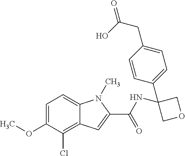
C1=C(OC)C(Cl)=C2C(=C1)N(C)C(C(NC1(C3=CC=C(CC(O)=O)C=C3)COC1)=O)=C2
